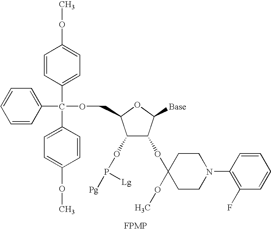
C1=CC(C(C2=CC=CC=C2)(OCC2C(OP([Lg])[Pg])C(OC3(OC)CCN(C4=C(F)C=CC=C4)CC3)C([Base])O2)C2=CC=C(OC)C=C2)=CC=C1OC
